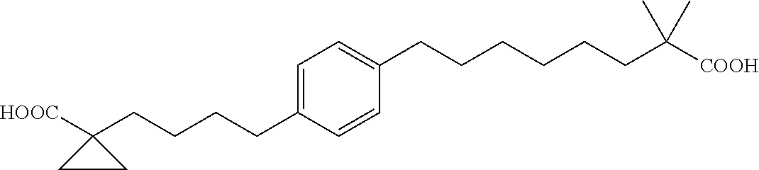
C1=C(CCCCC2([HOOC])CC2)C=CC(CCCCCCC([COOH])(C)C)=C1
